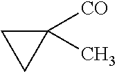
C1([CO])(C)CC1
